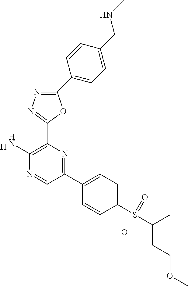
[H].C1(N)=C(C2=NN=C(C3=CC=C(CNC)C=C3)O2)N=C(C2=CC=C(S(C(C)CCOC)=O)C=C2)C=N1.O
